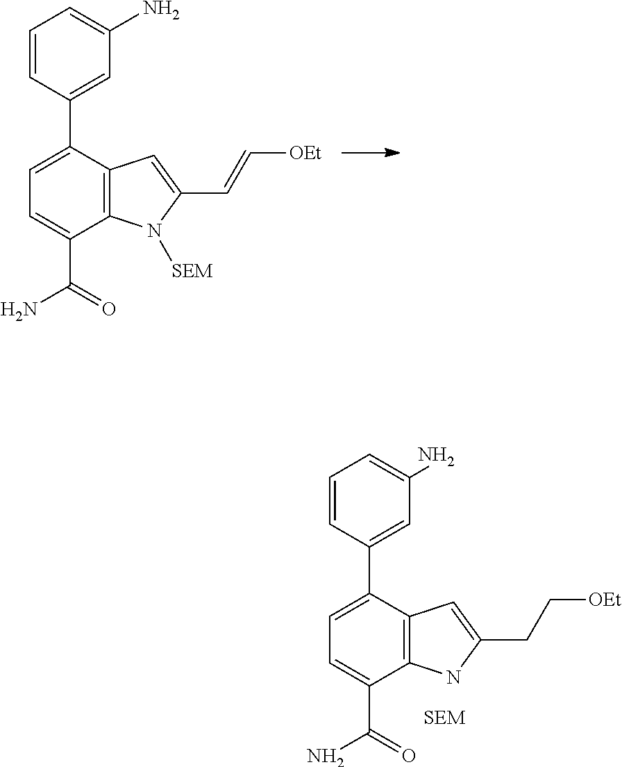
C1=C(C2=CC(N)=CC=C2)C2=C(C(C(=O)N)=C1)N([SEM])C(C=C[OEt])=C2.C1=C(C2=CC(N)=CC=C2)C2=C(C(C(=O)N)=C1)NC(CC[OEt])=C2.[SEM]
